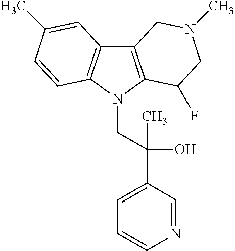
C12=C(N(CC(C3=CC=CN=C3)(O)C)C3=C1C=C(C)C=C3)C(F)CN(C)C2
